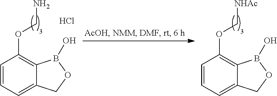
C1=CC=C2C(=C1OCN)B(O)OC2.Cl.C1=CC=C2C(=C1OC[NHAc])B(O)OC2
